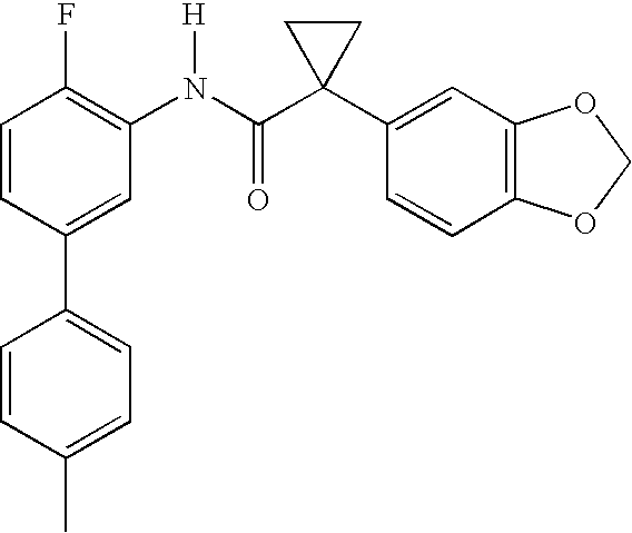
C1(N(C(C2(C3=CC4=C(C=C3)OCO4)CC2)=O)[H])=C(F)C=CC(C2=CC=C(C)C=C2)=C1
